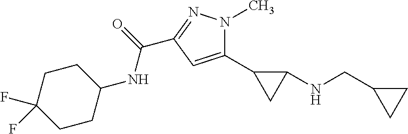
C1(C2CC2NCC2CC2)=CC(C(=O)NC2CCC(F)(F)CC2)=NN1C
